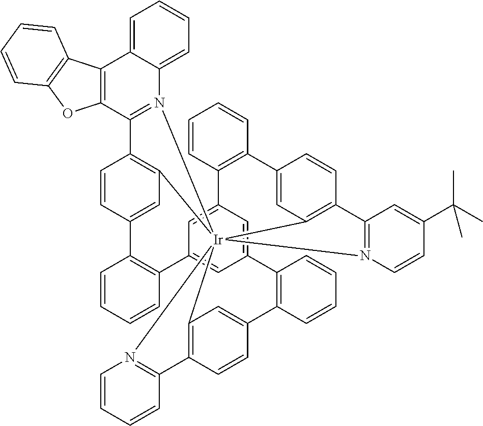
C12=C3C=C(C=C1)C1=C(C=CC=C1)C1=CC4=CC(=C1)C1=C(C=CC=C1)C1=CC5=C(C=C1)C1=N(C=CC(C(C)(C)C)=C1)[Ir]351(C3=C(C=CC(=C3)C3=C4C=CC=C3)C3=N1C=CC=C3)N1=C2C2=C(C3=CC=CC=C13)C1=C(O2)C=CC=C1
